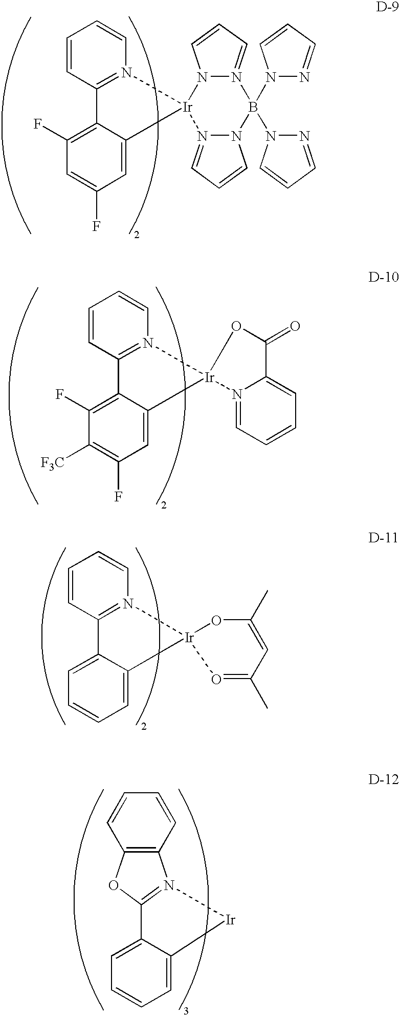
C1=CC2=N(C=C1)[Ir]1(C3=CC(F)=CC(F)=C23)N2=CC=CN2B(N2N=CC=C2)(N2N=CC=C2)N2=CC=CN21.C1=CC2=N(C=C1)[Ir]1(C3=CC(F)=C([F3C])C(F)=C23)N2=CC=CC=C2C(=O)O1.C1=CC2=N(C=C1)[Ir]1(C3=CC=CC=C23)O=C(C)C=C(C)O1.C12=C(OC3=N1[Ir]C1=CC=CC=C31)C=CC=C2
